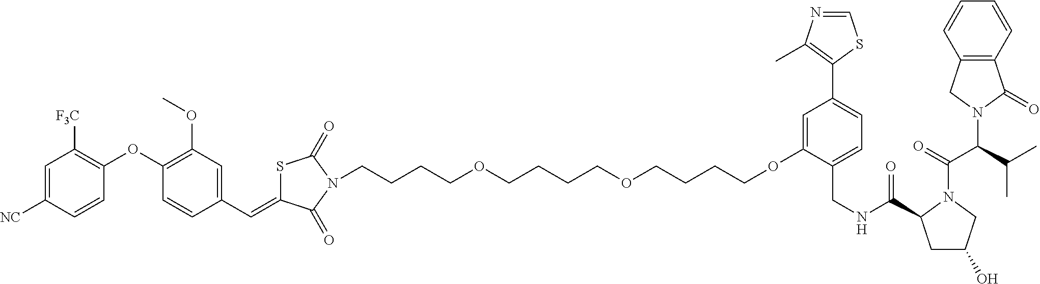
C(COCCCCOCCCCOC1=CC(C2=C(C)N=CS2)=CC=C1CNC(=O)C1CC(O)CN1C(=O)C(C(C)C)N1C(=O)C2=C(C1)C=CC=C2)CCN1C(=O)C(=CC2=CC(OC)=C(OC3=C([F3C])C=C([NC])C=C3)C=C2)SC1=O
